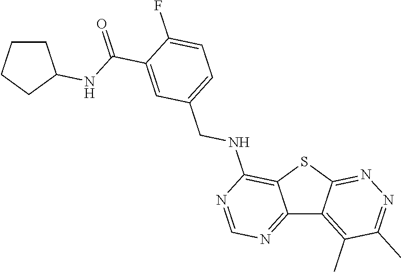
C12=NC=NC(NCC3=CC=C(F)C(C(=O)NC4CCCC4)=C3)=C1SC1=NN=C(C)C(C)=C21
